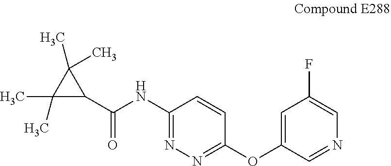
C1(NC(C2C(C)(C)C2(C)C)=O)=NN=C(OC2=CC(F)=CN=C2)C=C1
